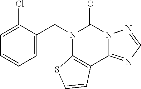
C1=C(CN2C3=C(C4=NC=NN4C2=O)C=CS3)C(Cl)=CC=C1
